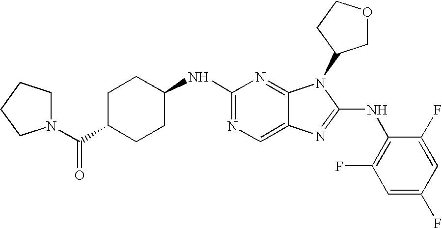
N1=C(NC2CCC(C(N3CCCC3)=O)CC2)N=C2C(=C1)N=C(NC1=C(F)C=C(F)C=C1F)N2C1COCC1
